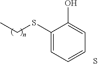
S(CC)C1=CC=CC=C1O.S
